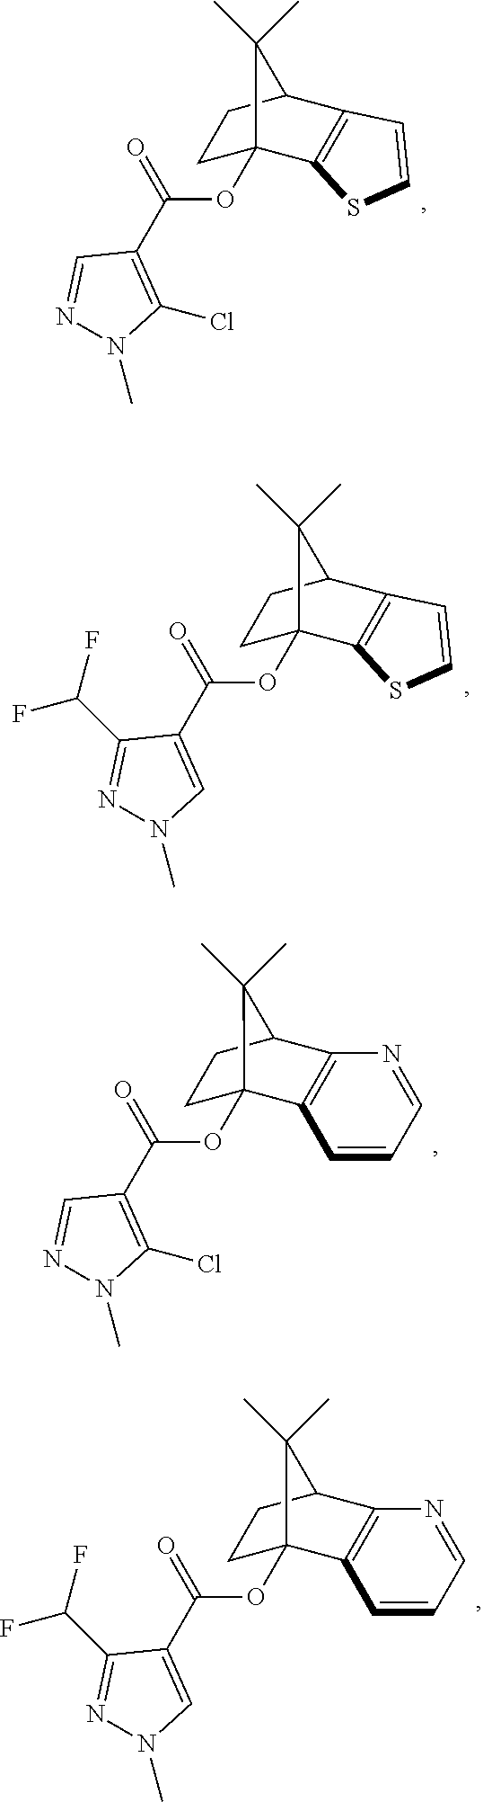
C1C2(OC(C3=C(Cl)N(C)N=C3)=O)C3=C(C(C1)C2(C)C)C=CS3.C1C2(OC(C3=CN(C)N=C3C(F)F)=O)C3=C(C(C1)C2(C)C)C=CS3.C1=CC=NC2=C1C1(OC(C3=C(Cl)N(C)N=C3)=O)CCC2C1(C)C.C1=CC=NC2=C1C1(OC(C3=CN(C)N=C3C(F)F)=O)CCC2C1(C)C
